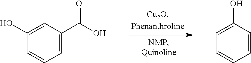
C1=C(C(O)=O)C=C(O)C=C1.C1=CC(O)=CC=C1
